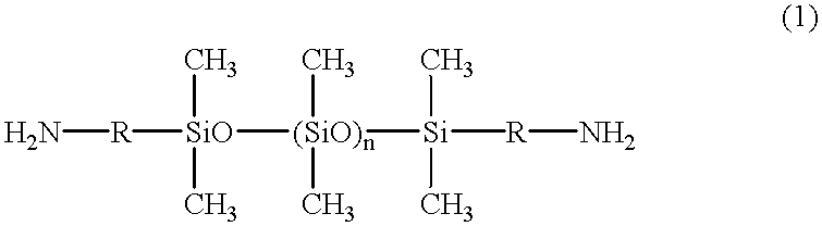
N[R][SiO]([(SiO)n]([Si]([R]N)(C)C)(C)C)(C)C
